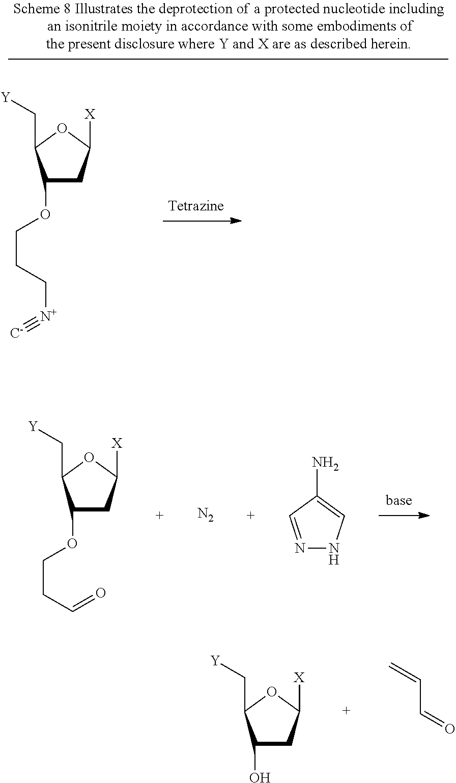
C1(OCCC[N+]#[C-])CC([X])OC1C[Y].C1(O)CC([X])OC1C[Y].C=CC=O.C1(OCCC=O)CC([X])OC1C[Y].N1=CC(N)=CN1.[N2]
